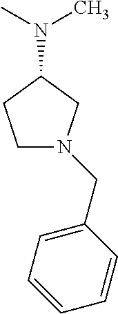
C1N(CC2=CC=CC=C2)CC(N(C)C)C1
